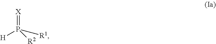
[X]=P([R1])([H])[R2]
